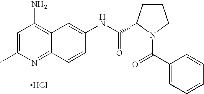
Cl.C12=NC(C)=CC(N)=C1C=C(NC(=O)C1CCCN1C(=O)C1=CC=CC=C1)C=C2
